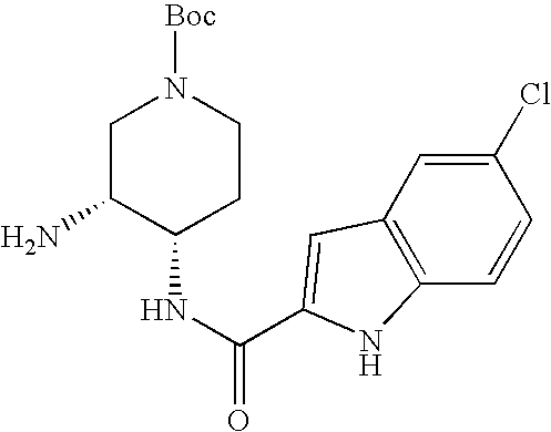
C1(NC(C2=CC3=C(C=CC(Cl)=C3)N2)=O)CCN([Boc])CC1N
